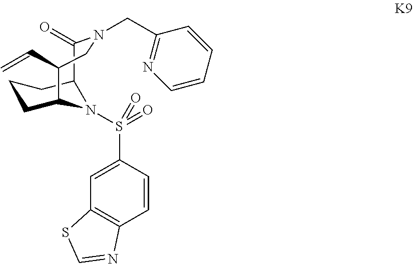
C1=CC(S(=O)(=O)N2C3CCCC2C(=O)N(CC2=NC=CC=C2)CC3C=C)=CC2=C1N=CS2
